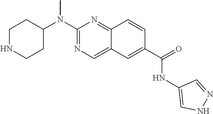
C1NCCC(N(C2=NC=C3C(=N2)C=CC(C(=O)NC2=CNN=C2)=C3)C)C1
